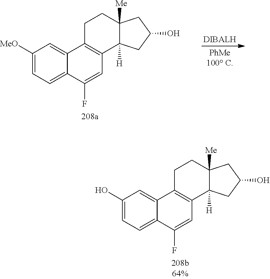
C1([MeO])=CC=C2C(=C1)C1=C(C=C2F)C2([H])C([Me])(CC1)CC(O)C2.C1(O)=CC=C2C(=C1)C1=C(C=C2F)C2([H])C([Me])(CC1)CC(O)C2
